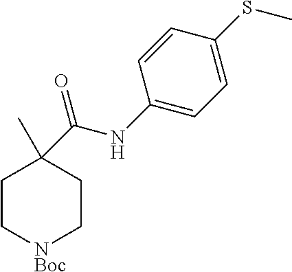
C1=CC(NC(C2(C)CC[NBoc]CC2)=O)=CC=C1SC
